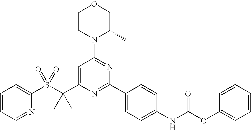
C1CN(C2=NC(C3=CC=C(NC(OC4=CC=CC=C4)=O)C=C3)=NC(C3(S(C4=CC=CC=N4)(=O)=O)CC3)=C2)C(C)CO1
